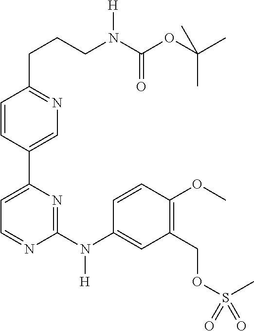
C1=CC(C2=CC=NC(N(C3=CC(COS(C)(=O)=O)=C(OC)C=C3)[H])=N2)=CN=C1CCCN(C(OC(C)(C)C)=O)[H]
